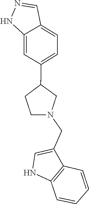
N1N=CC2=CC=C(C3CN(CC4=CNC5=C4C=CC=C5)CC3)C=C12
